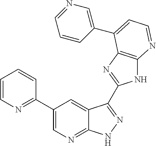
C1(C2=CN=C3C(=C2)C(C2=NC4=C(N2)N=CC=C4C2=CN=CC=C2)=NN3)=NC=CC=C1
